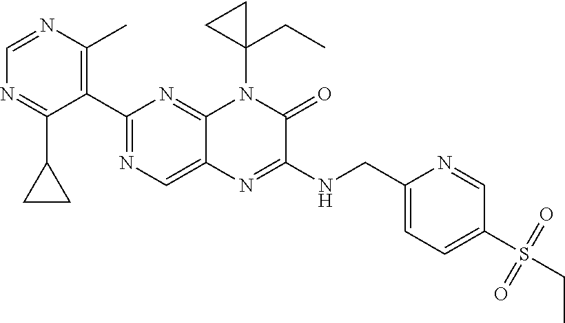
C1=NC(C)=C(C2=NC=C3C(=N2)N(C2(CC)CC2)C(=O)C(NCC2=CC=C(S(CC)(=O)=O)C=N2)=N3)C(C2CC2)=N1
